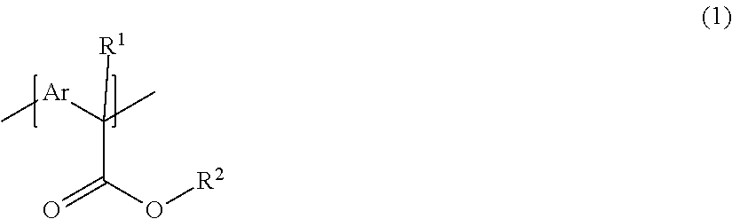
C[Ar]C(C)([R1])C(O[R2])=O
